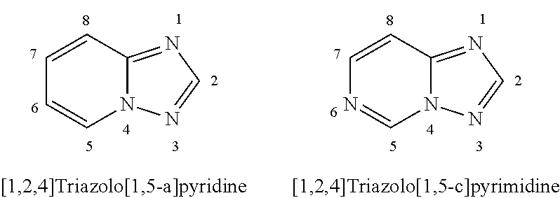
C1=CC2=NC=NN2C=C1.C1=CC2=NC=NN2C=N1
